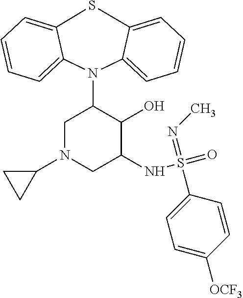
S1C2=CC=CC=C2N(C2CN(C3CC3)CC(NS(=O)(=NC)C3=CC=C([OCF3])C=C3)C2O)C2=CC=CC=C12
